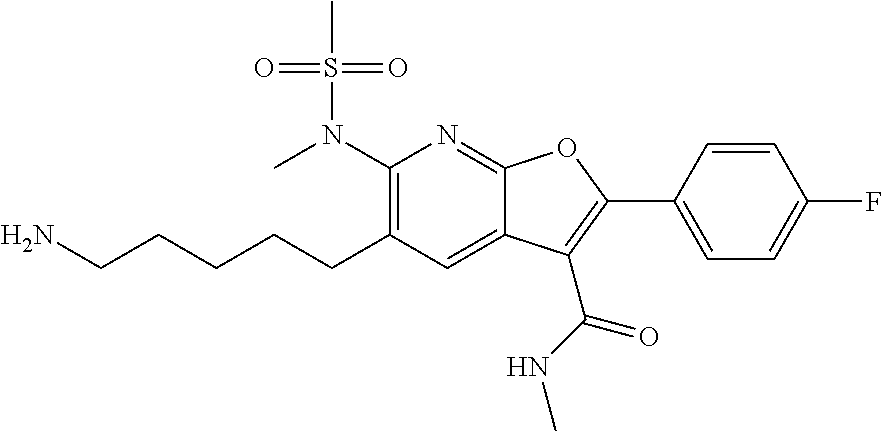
C1(N(C)S(C)(=O)=O)=C(CCCCCN)C=C2C(=N1)OC(C1=CC=C(F)C=C1)=C2C(NC)=O
